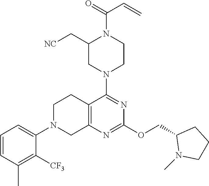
C12=C(N=C(OCC3N(C)CCC3)N=C1N1CCN(C(=O)C=C)C(C[NC])C1)CN(C1=CC=CC(C)=C1[CF3])CC2
